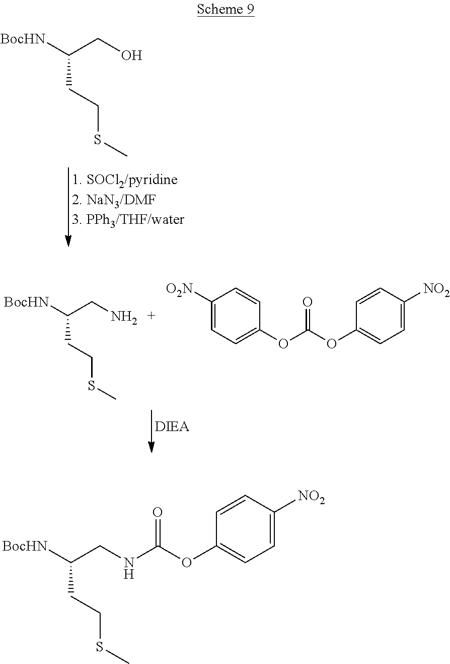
C(C([BocHN])CO)CSC.C(C([BocHN])CN)CSC.C1(OC(OC2=CC=C([NO2])C=C2)=O)=CC=C([O2N])C=C1.C(C([BocHN])CNC(OC1=CC=C([NO2])C=C1)=O)CSC
